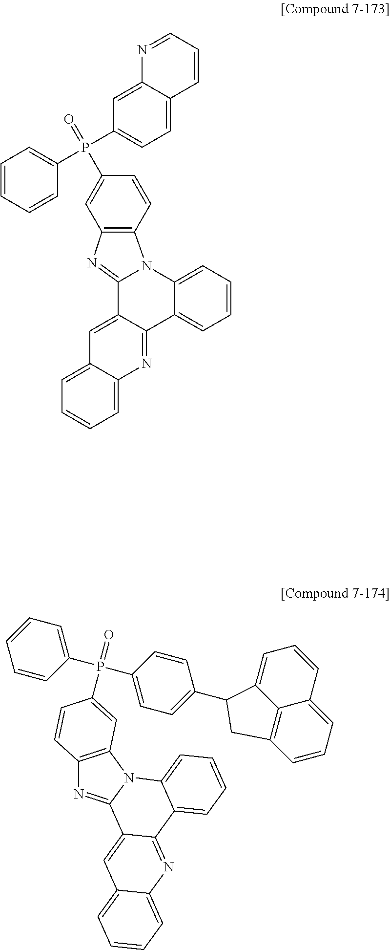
C1=C2C(=CC=C1)N=C1C(=C2)C2=NC3=C(N2C2=CC=CC=C12)C=CC(P(=O)(C1=CC=C2C(=C1)N=CC=C2)C1=CC=CC=C1)=C3.C12=C(N3C(=N1)C1=CC4=CC=CC=C4N=C1C1=CC=CC=C31)C=C(P(=O)(C1=CC=CC=C1)C1=CC=C(C3C4=CC=CC5=CC=CC(=C45)C3)C=C1)C=C2
